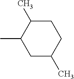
C1C(C)CCC(C)C1C
